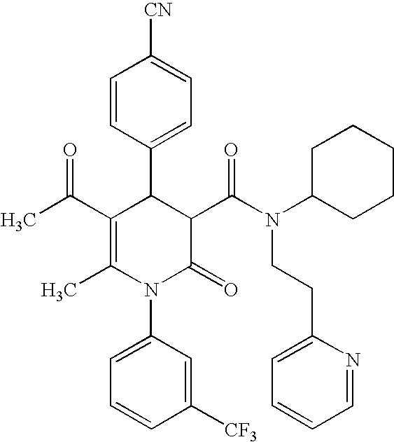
C1=CC(C2C(C(C)=O)=C(C)N(C3=CC=CC([CF3])=C3)C(=O)C2C(N(C2CCCCC2)CCC2=CC=CC=N2)=O)=CC=C1[CN]
